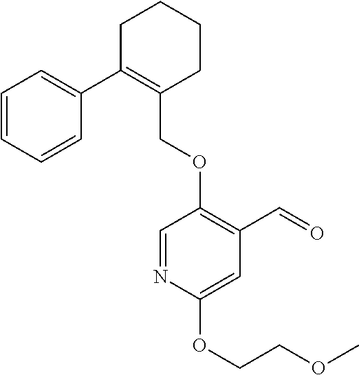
C1C(C2=CC=CC=C2)=C(COC2=C(C=O)C=C(OCCOC)N=C2)CCC1
